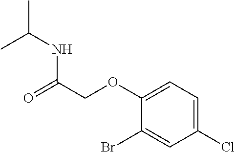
CC(C)NC(COC1=CC=C(Cl)C=C1Br)=O
